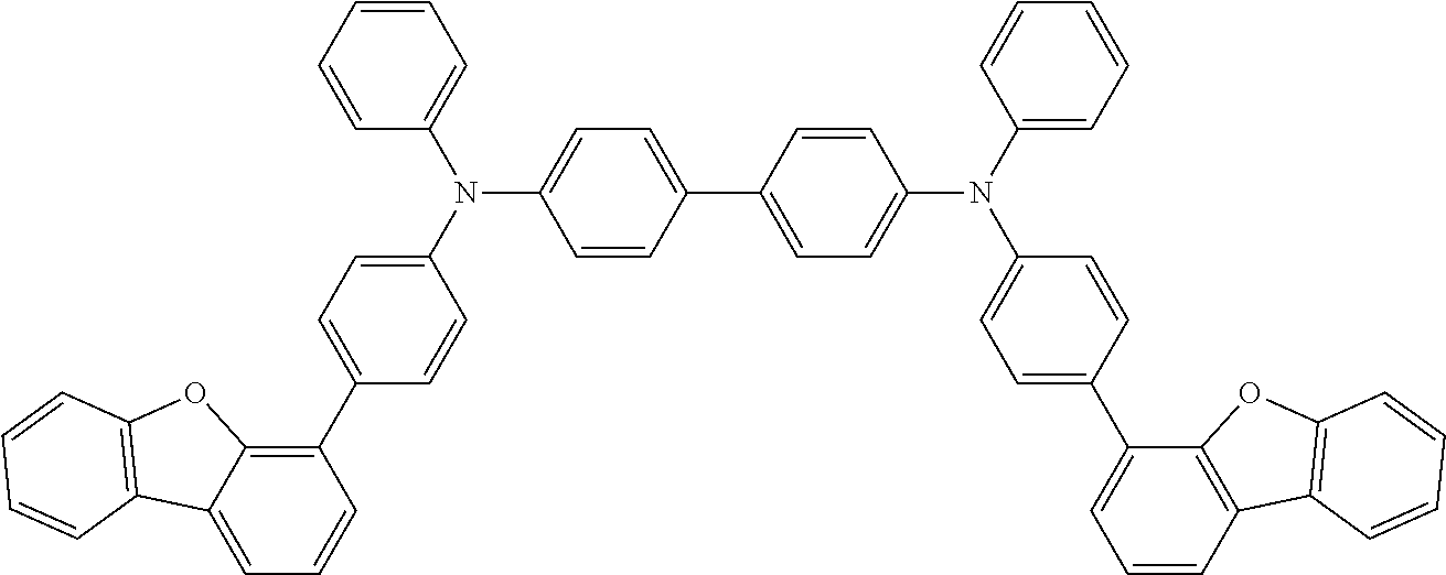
C1(C2=CC=C(N(C3=CC=CC=C3)C3=CC=C(C4=CC=CC5=C4OC4=C5C=CC=C4)C=C3)C=C2)=CC=C(N(C2=CC=CC=C2)C2=CC=C(C3=C4C(=CC=C3)C3=C(O4)C=CC=C3)C=C2)C=C1
